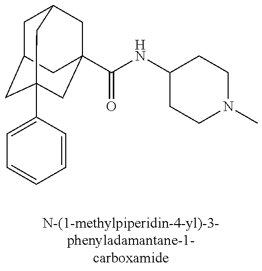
C1C2CC3(C4=CC=CC=C4)CC(C(NC4CCN(C)CC4)=O)(CC1C3)C2
